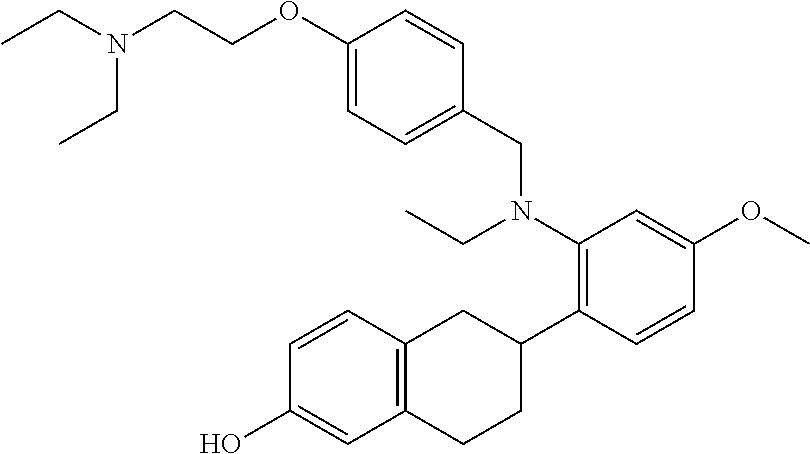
CCN(CC)CCOC1=CC=C(CN(C2=C(C3CC4=C(CC3)C=C(O)C=C4)C=CC(OC)=C2)CC)C=C1
